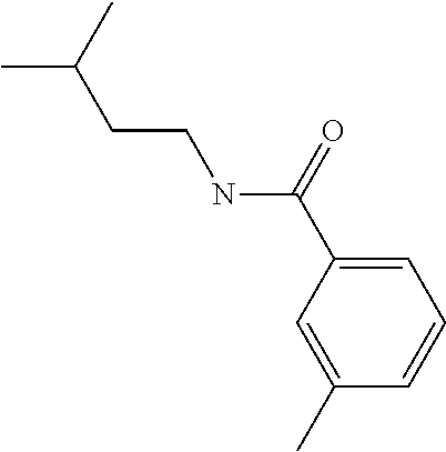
C1=CC=C(C(=O)NCCC(C)C)C=C1C
